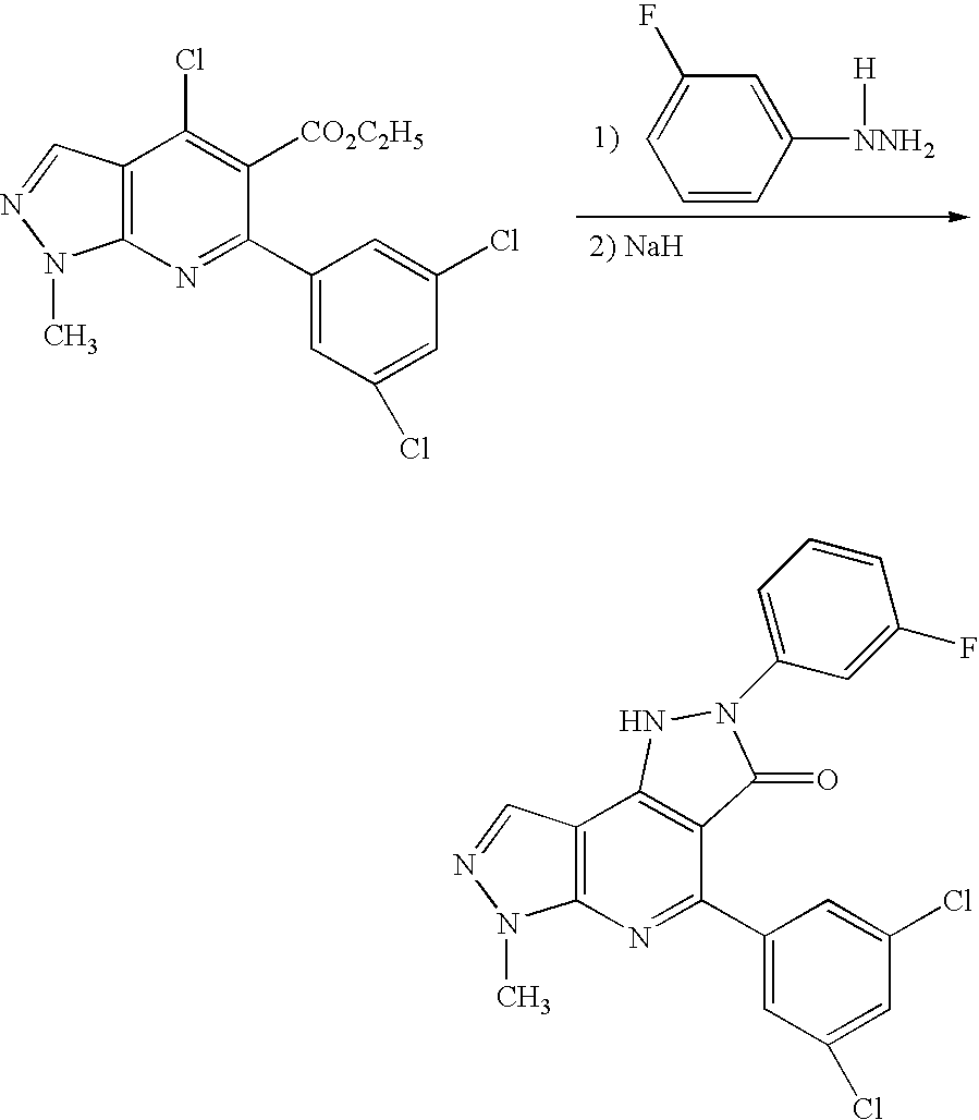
C1=C([NNH2][H])C=CC=C1F.C12=C(N=C(C3=CC(Cl)=CC(Cl)=C3)C([CO2C2H5])=C1Cl)N(C)N=C2.C12=C(N=C(C3=CC(Cl)=CC(Cl)=C3)C3=C1NN(C1=CC=CC(F)=C1)C3=O)N(C)N=C2
